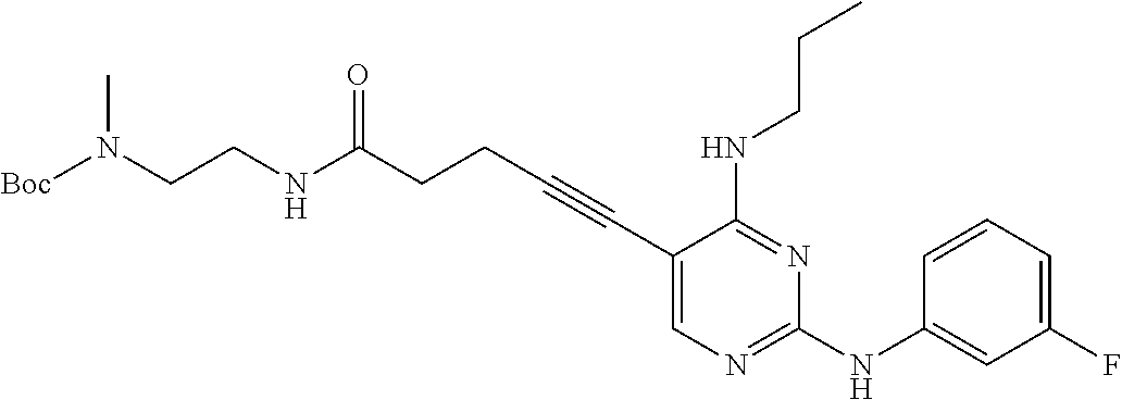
C(CC#CC1=CN=C(NC2=CC(F)=CC=C2)N=C1NCCC)C(NCCN([Boc])C)=O
